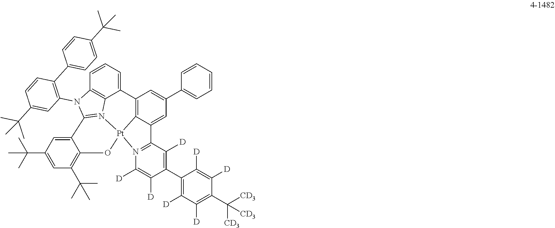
C12=C3C(=CC(C4=CC=CC=C4)=C1)C1=N(C([D])=C([D])C(C4=C([D])C([D])=C(C([CD3])([CD3])[CD3])C([D])=C4[D])=C1[D])[Pt]31OC3=C(C(C)(C)C)C=C(C(C)(C)C)C=C3C3=N1C1=C(C=CC=C21)N3C1=C(C2=CC=C(C(C)(C)C)C=C2)C=CC(C(C)(C)C)=C1
